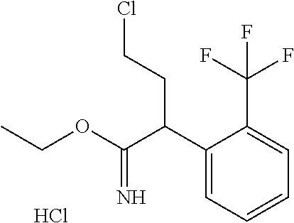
C1(C(C(OCC)=N)CCCl)=CC=CC=C1C(F)(F)F.Cl
